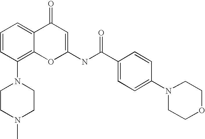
N1(C2=C3C(=CC=C2)C(=O)C=C(NC(C2=CC=C(N4CCOCC4)C=C2)=O)O3)CCN(C)CC1
